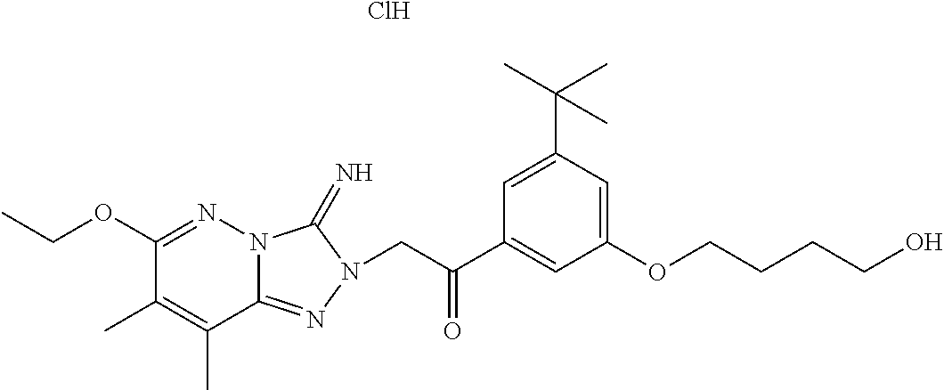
N12C(=NN(CC(C3=CC(OCCCCO)=CC(C(C)(C)C)=C3)=O)C1=N)C(C)=C(C)C(OCC)=N2.Cl
